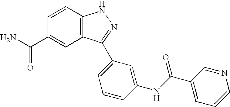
C1=CC2=C(C=C1C(N)=O)C(C1=CC=CC(NC(C3=CC=CN=C3)=O)=C1)=NN2
